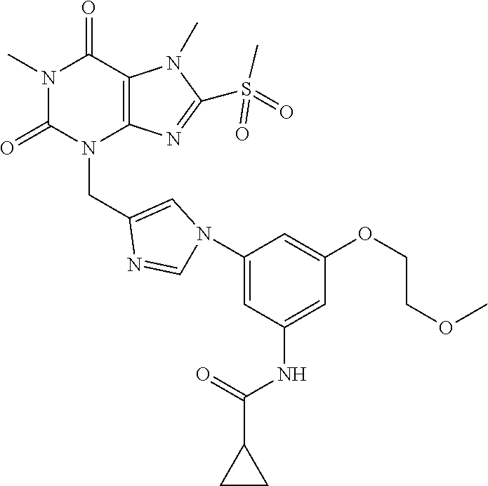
N1(C)C(=O)N(CC2=CN(C3=CC(NC(=O)C4CC4)=CC(OCCOC)=C3)C=N2)C2=C(C1=O)N(C)C(S(=O)(C)=O)=N2
